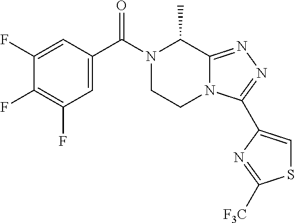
C1=C(C(N2CCN3C(=NN=C3C3=CSC([F3C])=N3)C2C)=O)C=C(F)C(F)=C1F
